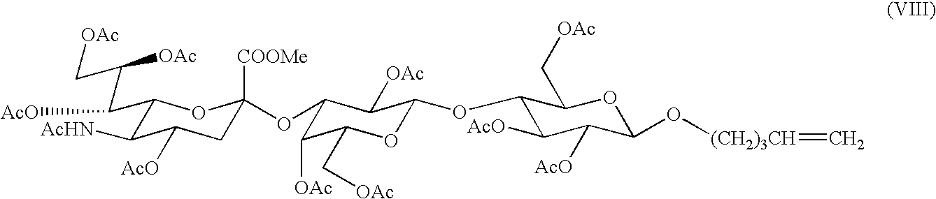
C1(C(C(C[OAc])[OAc])[AcO])C([AcHN])C([AcO])CC(OC2C([OAc])C(C[OAc])OC(OC3C([AcO])C([AcO])C(O[(CH2)3CH]=C)OC3C[OAc])C2[OAc])([COOMe])O1
